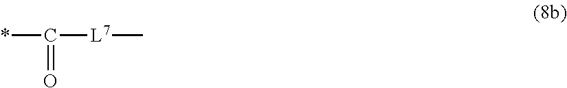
*C(=O)[L7]C
